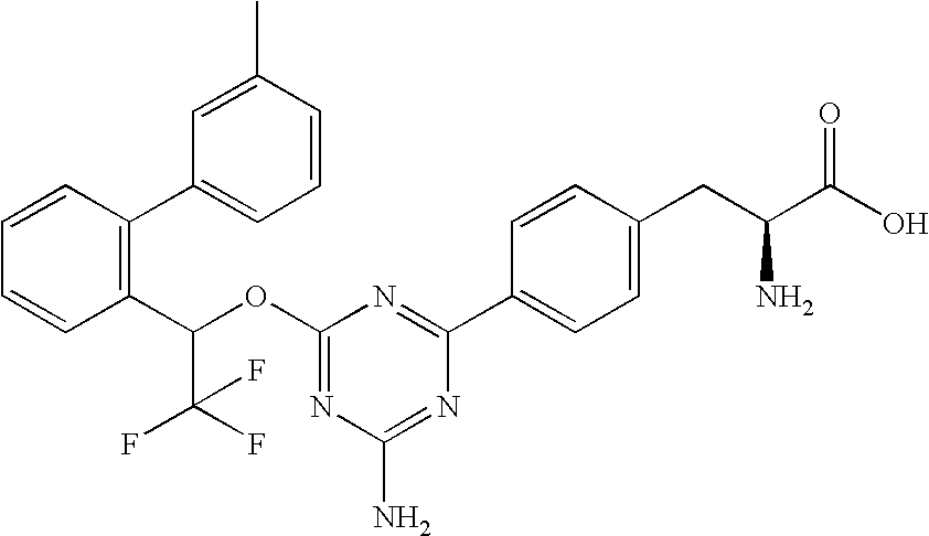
N1=C(OC(C2=C(C3=CC=CC(C)=C3)C=CC=C2)C(F)(F)F)N=C(C2=CC=C(CC(C(O)=O)N)C=C2)N=C1N
